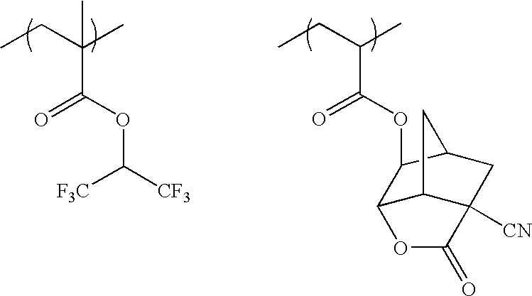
CCC(C)(C)C(OC([F3C])[CF3])=O.CCC(C)C(OC1C2C3C([CN])(CC1C3)C(=O)O2)=O
